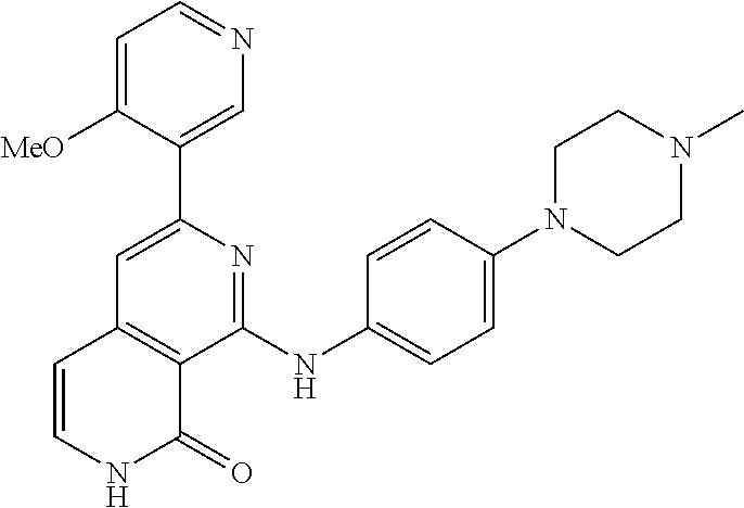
C1(C2=CC3=C(C(NC4=CC=C(N5CCN(C)CC5)C=C4)=N2)C(=O)NC=C3)=CN=CC=C1[MeO]
